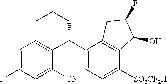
C1=C(F)C=C([CN])C2=C1CCCC2C1=CC=C([SO2CF2H])C2=C1CC(F)C2O
